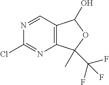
C12=C(C=NC(Cl)=N1)C(O)OC2(C(F)(F)F)C
